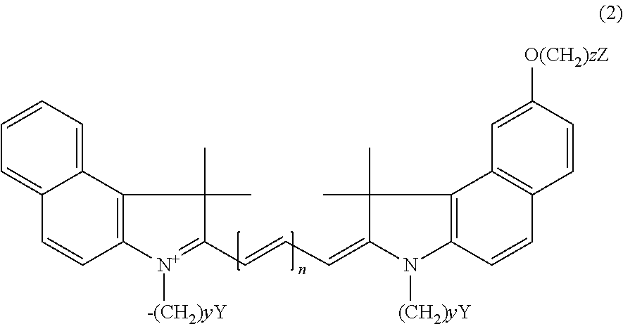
C12=CC=CC=C1C=CC1=C2C(C)(C)C(C=CC=C2C(C)(C)C3=C(N2[(CH2)yY])C=CC2=C3C=C([O(CH2)zZ])C=C2)=[N+]1[-(CH2)yY]
